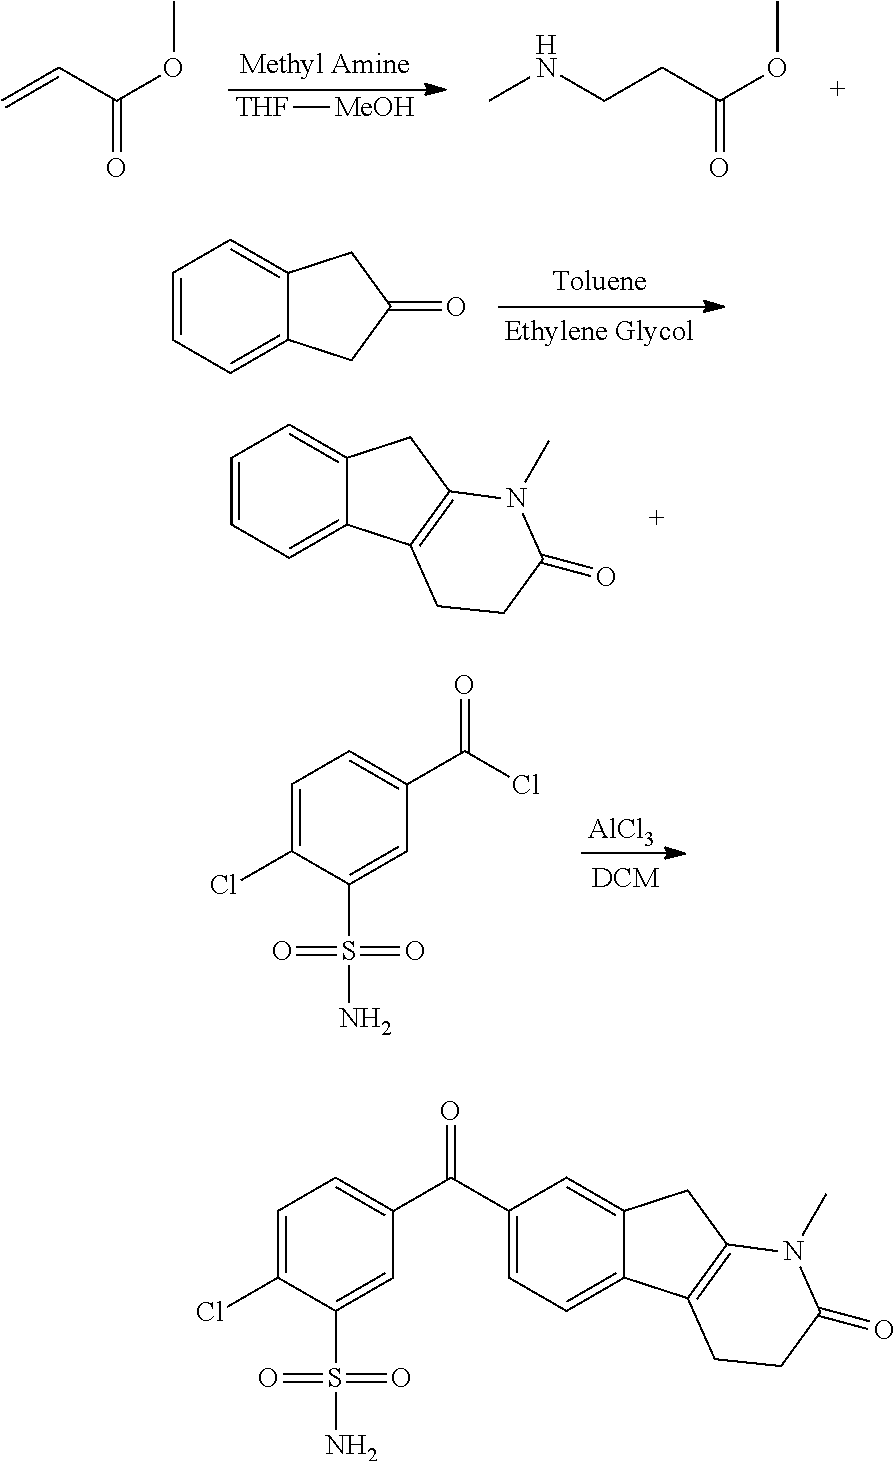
[AlCl3].ClC(C1=CC=C(Cl)C(S(N)(=O)=O)=C1)=O.[THF][MeOH].C=CC(OC)=O.CNCCC(OC)=O.C1=CC=C2C(=C1)CC(=O)C2.C1=CC=C2C(=C1)CC1=C2CCC(=O)N1C.C(C1=CC=C(Cl)C(S(N)(=O)=O)=C1)(=O)C1=CC=C2C(=C1)CC1=C2CCC(=O)N1C
